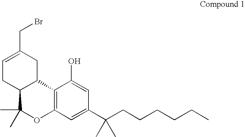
C1=C(CBr)CC2C(C1)C(C)(C)OC1=C2C(O)=CC(C(CCCCCC)(C)C)=C1
